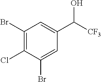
C1(Br)=C(Cl)C(Br)=CC(C([CF3])O)=C1
